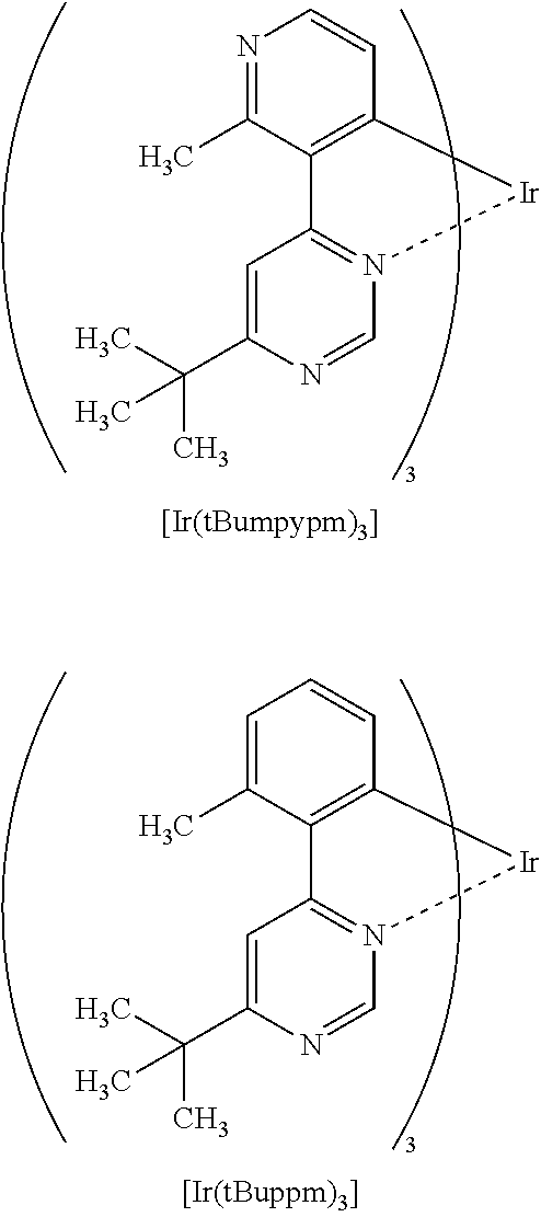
C(C1=CC2=N(C=N1)[Ir]C1=C2C(C)=NC=C1)(C)(C)C.C(C1=CC2=N(C=N1)[Ir]C1=C2C(C)=CC=C1)(C)(C)C
